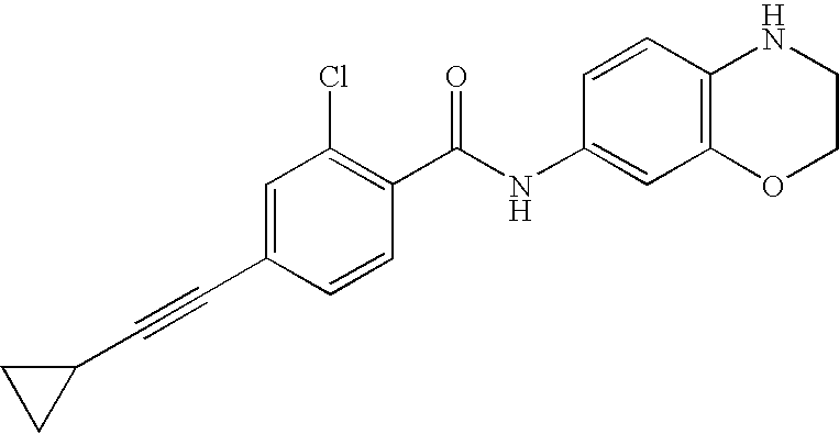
C1(C#CC2CC2)=CC(Cl)=C(C(NC2=CC3=C(C=C2)NCCO3)=O)C=C1
